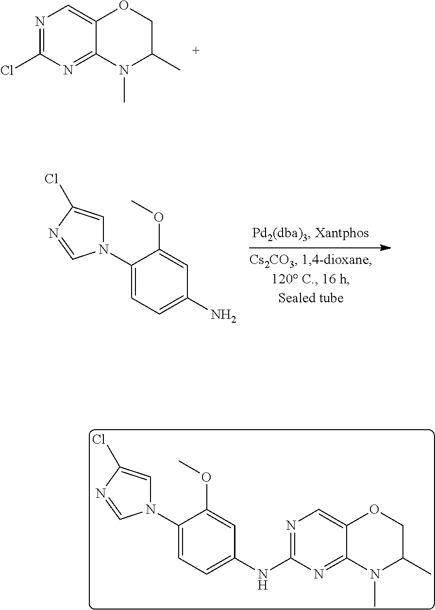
N1=C(Cl)N=C2C(=C1)OCC(C)N2C.C1(N2C=C(Cl)N=C2)=CC=C(N)C=C1OC.C1(N2C=C(Cl)N=C2)=CC=C(NC2=NC=C3C(=N2)N(C)C(C)CO3)C=C1OC
